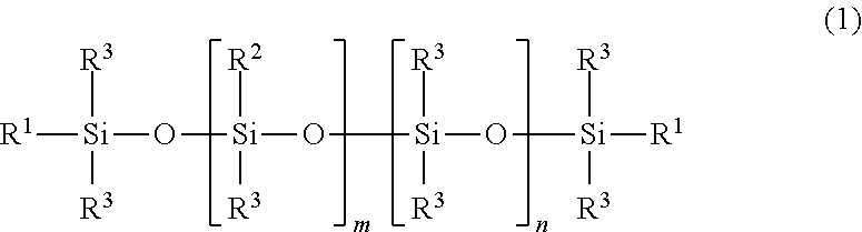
[R1][Si]([R3])([R3])O[Si]([R2])([R3])O[Si]([R3])([R3])O[Si]([R3])([R3])[R1]
